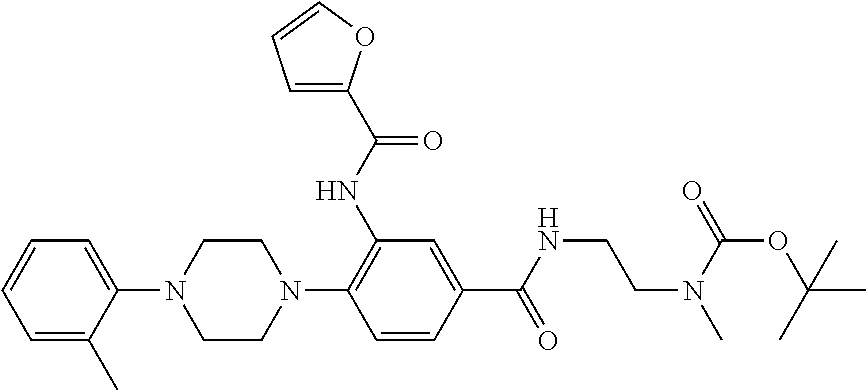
C1(C)=CC=CC=C1N1CCN(C2=C(NC(C3=CC=CO3)=O)C=C(C(=O)NCCN(C)C(OC(C)(C)C)=O)C=C2)CC1
